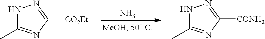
N1C(C)=NC([CO2Et])=N1.N.N1C(C)=NC([CONH2])=N1
